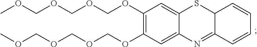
O(C1=C(OCOCOCOC)C=C2SC3C(=NC2=C1)C=CC=C3)COCOCOC
